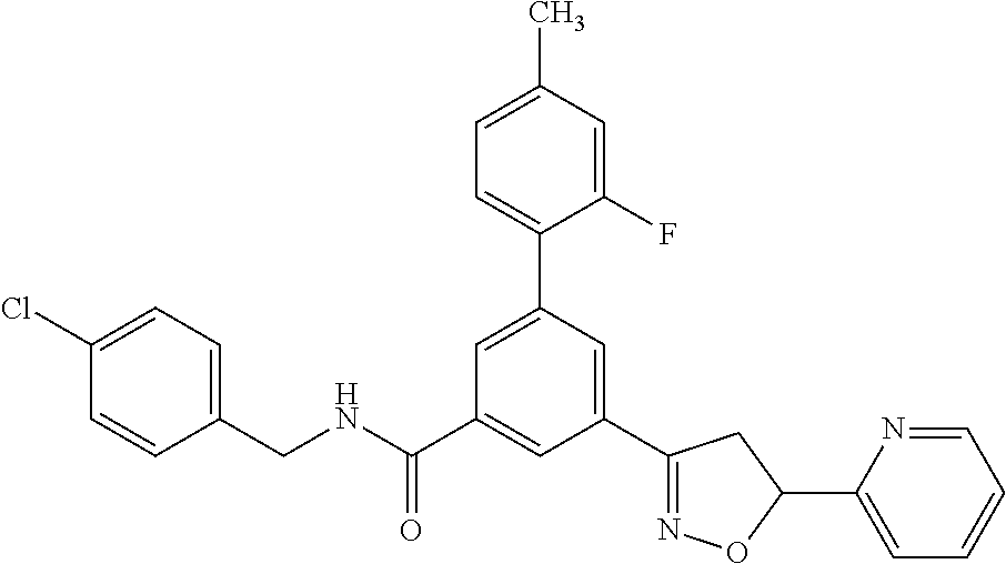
C1(C2=NOC(C3=CC=CC=N3)C2)=CC(C2=CC=C(C)C=C2F)=CC(C(NCC2=CC=C(Cl)C=C2)=O)=C1
